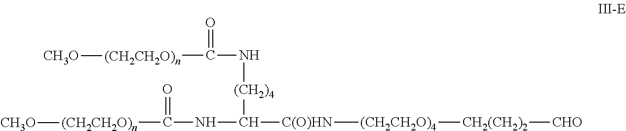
N([(CH2)4]C(NC(=O)[(CH2CH2O)n][CH3O])[C(O)HN][(CH2CH2O)4][CH2(CH2)2][CHO])C([(CH2CH2O)n][CH3O])=O
